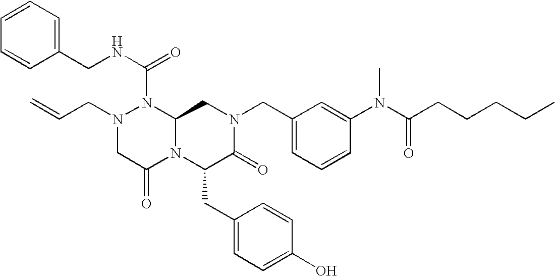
N1(C(NCC2=CC=CC=C2)=O)N(CC=C)CC(=O)N2C1CN(CC1=CC=CC(N(C(CCCCC)=O)C)=C1)C(=O)C2CC1=CC=C(O)C=C1
